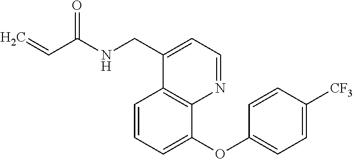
C1=CC2=C(C(OC3=CC=C([CF3])C=C3)=C1)N=CC=C2CNC(C=C)=O
